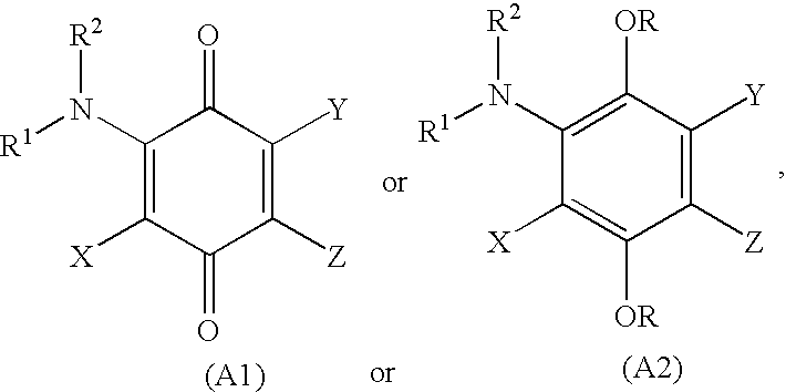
C1(N([R2])[R1])=C([X])C(=O)C([Z])=C([Y])C1=O.C1(N([R2])[R1])=C([OR])C([Y])=C([Z])C([OR])=C1[X]
